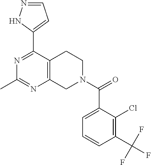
N1=C(C2=CC=NN2)C2=C(N=C1C)CN(C(=O)C1=CC=CC(C(F)(F)F)=C1Cl)CC2
